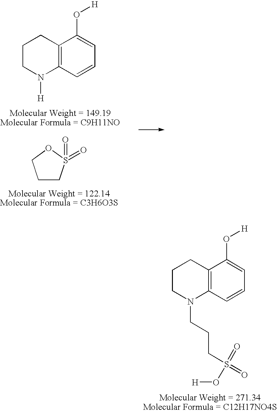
C12=C(C=CC=C1O[H])N(CCCS(=O)(O[H])=O)CCC2.C12=C(C=CC=C1O[H])N([H])CCC2.C1CS(=O)(=O)OC1
